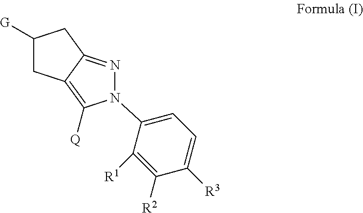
[G]C1CC2=C([Q])N(C3=CC=C([R3])C([R2])=C3[R1])N=C2C1
